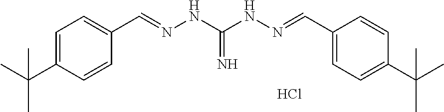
C1=C(C(C)(C)C)C=CC(C=NNC(NN=CC2=CC=C(C(C)(C)C)C=C2)=N)=C1.Cl
